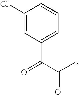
C1(Cl)=CC(C(=O)C(=O)C)=CC=C1
